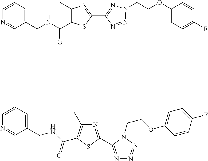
C1(C2=NN(CCOC3=CC=C(F)C=C3)N=N2)=NC(C)=C(C(=O)NCC2=CC=CN=C2)S1.N1=C(C2=NN=NN2CCOC2=CC=C(F)C=C2)SC(C(=O)NCC2=CC=CN=C2)=C1C
